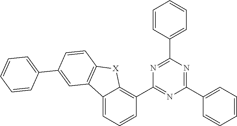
C1=CC(C2=NC(C3=C4C(=CC=C3)C3=C([X]4)C=CC(C4=CC=CC=C4)=C3)=NC(C3=CC=CC=C3)=N2)=CC=C1
